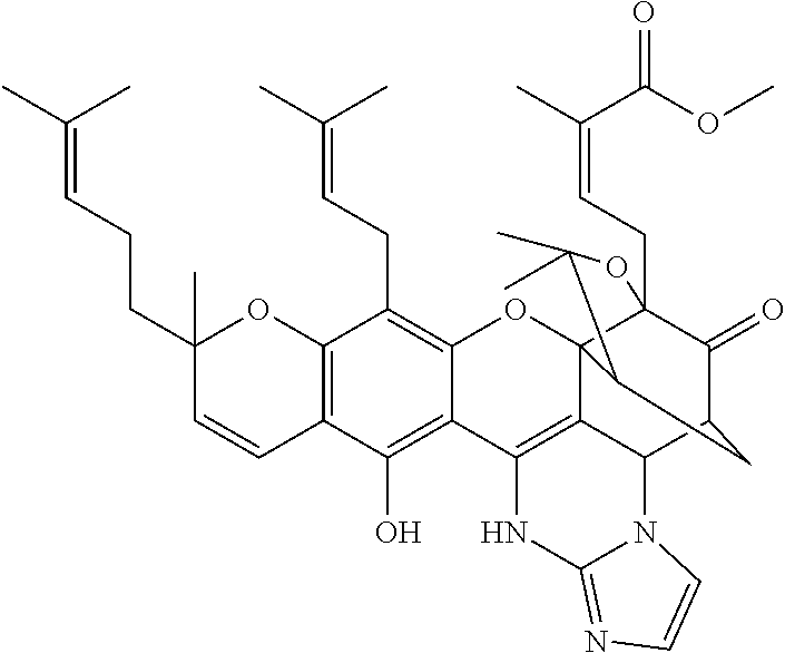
C12=C(C=CC(CCC=C(C)C)(C)O1)C(O)=C1C(=C2CC=C(C)C)OC23C4(CC=C(C)C(OC)=O)C(=O)C(CC2C(C)(C)O4)C2C3=C1NC1=NC=CN21
